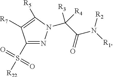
C1(S(=O)(=O)[R22])=NN(C(C(N([R1])[R2])=O)([R4])[R3])C([R5])=C1[R7]
